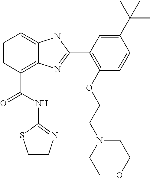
C1=CC(C(NC2=NC=CS2)=O)=C2C(=C1)NC(C1=C(OCCN3CCOCC3)C=CC(C(C)(C)C)=C1)=N2
